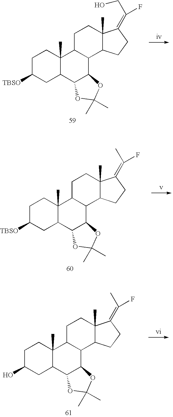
C1C([TBSO])CC2C(C)(C1)C1C(C3C2OC(C)(C)O3)C2C(C)(CC1)C(=C(CO)F)CC2.C1C([TBSO])CC2C(C)(C1)C1C(C3C2OC(C)(C)O3)C2C(C)(CC1)C(=C(C)F)CC2.C1C(O)CC2C(C)(C1)C1C(C3C2OC(C)(C)O3)C2C(C)(CC1)C(=C(C)F)CC2
